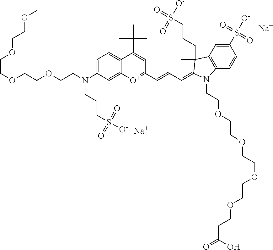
[Na].[Na].C(OCCOCCN(C1=CC=C2C(=C1)[O+]=C(C=CC=C1C(CCCS([O-])(=O)=O)(C)C3=C(C=CC(S(=O)(=O)[O-])=C3)N1CCOCCOCCOCCOCCC(O)=O)C=C2C(C)(C)C)CCCS(=O)(=O)[O-])COCCOC
